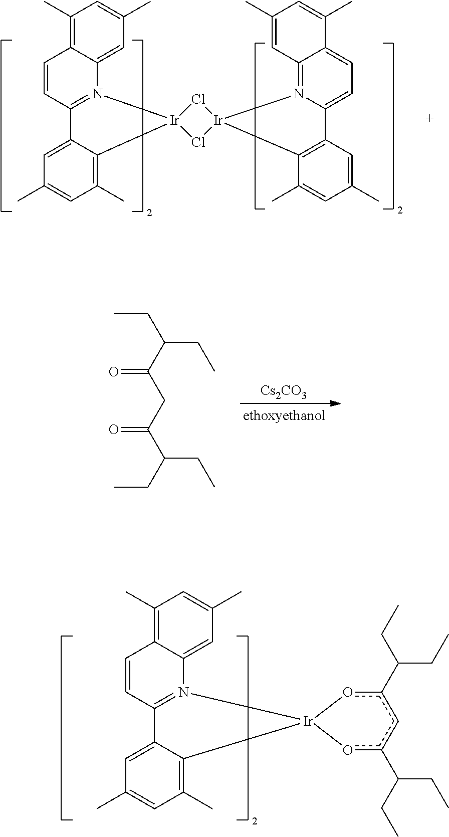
C1(C)=C2C(=CC(C)=C1)N1=C(C=C2)C2=CC(C)=CC(C)=C2[Ir]12oc(C(CC)CC)cc(C(CC)CC)o2.C1(C)=C2C(=CC(C)=C1)N1=C(C=C2)C2=CC(C)=CC(C)=C2[Ir]12Cl[Ir]1(N3=C4C(=CC=C3C3=C1C(C)=CC(C)=C3)C(C)=CC(C)=C4)Cl2.[Cs2CO3].C(C(C(=O)CC(=O)C(CC)CC)CC)C
